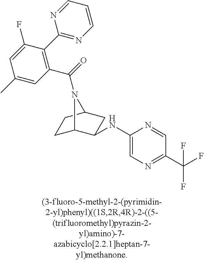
C1(C2=C(C(=O)N3C4CCC3CC4NC3=CN=C(C(F)(F)F)C=N3)C=C(C)C=C2F)=NC=CC=N1
